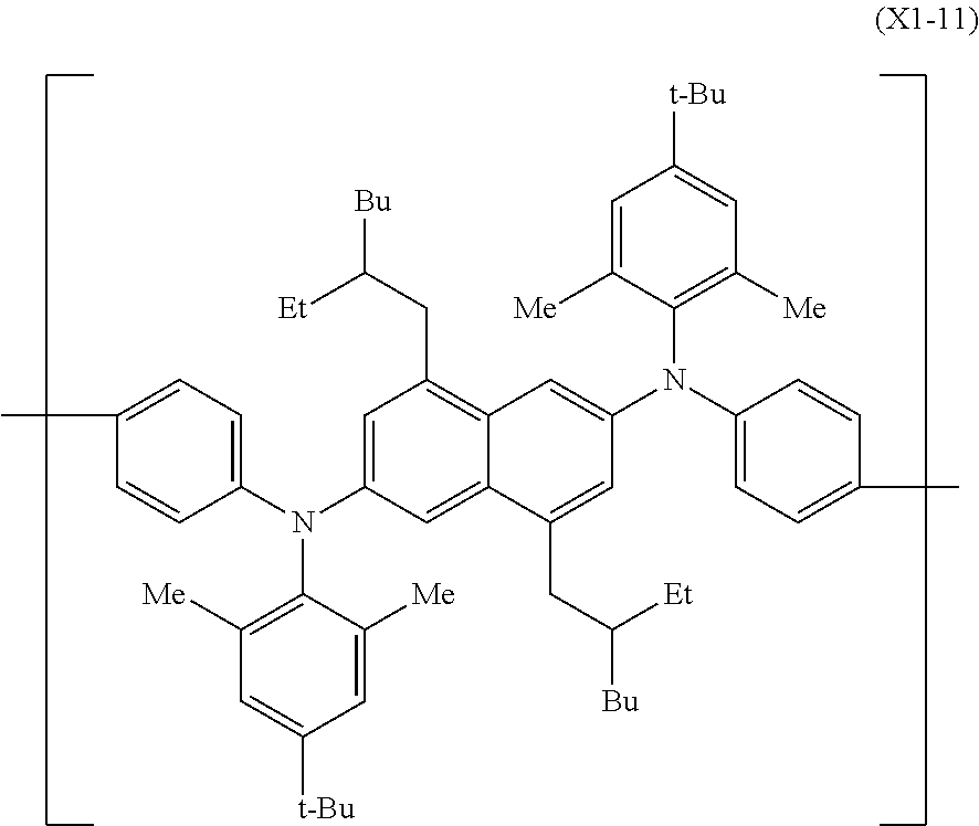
C1=C(N(C2=CC=C(C)C=C2)C2=C([Me])C=C([t-Bu])C=C2[Me])C=C2C(=C1CC([Bu])[Et])C=C(N(C1=CC=C(C)C=C1)C1=C([Me])C=C([t-Bu])C=C1[Me])C=C2CC([Bu])[Et]
